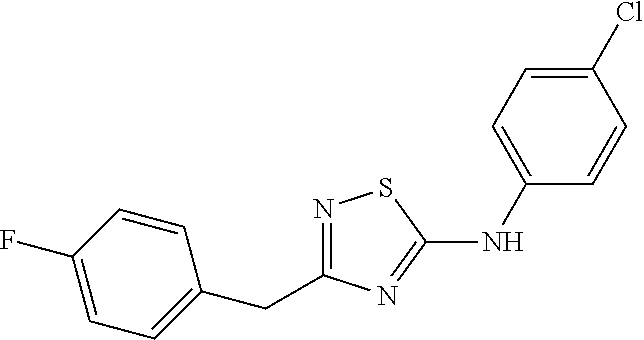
N1=C(CC2=CC=C(F)C=C2)N=C(NC2=CC=C(Cl)C=C2)S1
